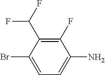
C1(F)=C(C(F)F)C(Br)=CC=C1N
